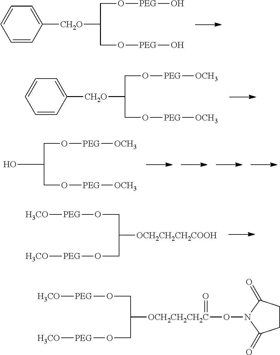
C1=CC([CH2O]C(CO[PEG]O)CO[PEG]O)=CC=C1.C1=CC([CH2O]C(CO[PEG][OCH3])CO[PEG][OCH3])=CC=C1.OC(CO[PEG][OCH3])CO[PEG][OCH3].[H3CO][PEG]OCC([OCH2CH2CH2COOH])CO[PEG][H3CO].[H3CO][PEG]OCC([OCH2CH2CH2C](ON1C(=O)CCC1=O)=O)CO[PEG][H3CO]
